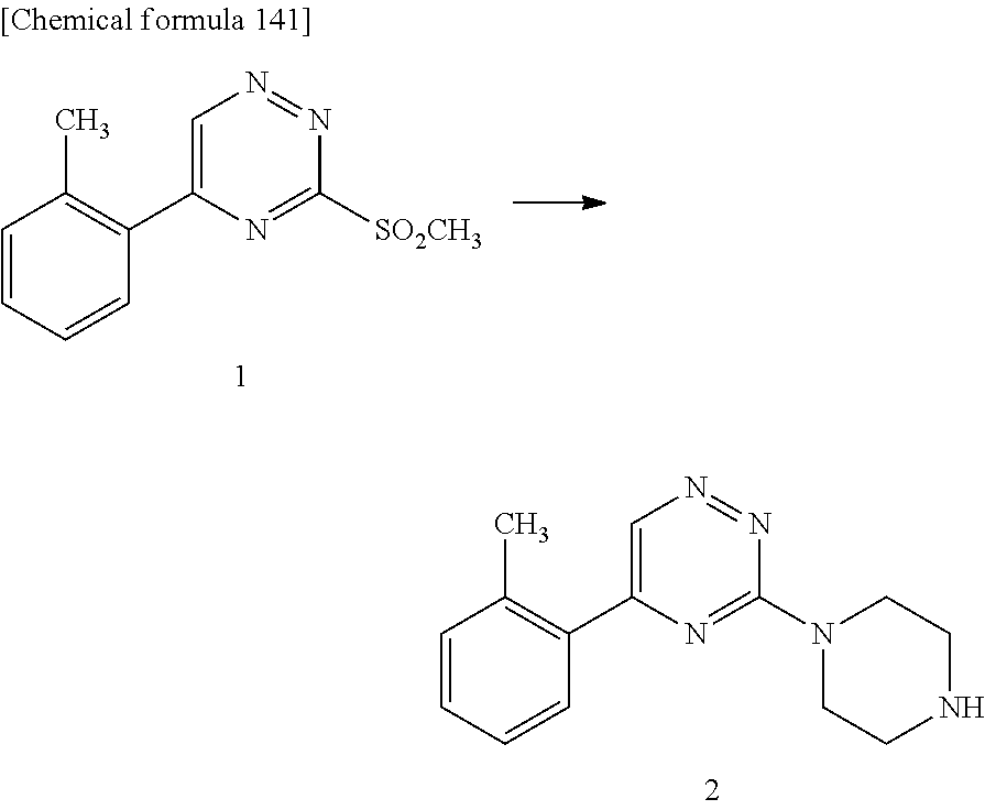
C1=CC=CC(C2=CN=NC([SO2CH3])=N2)=C1C.C1=CC=CC(C2=CN=NC(N3CCNCC3)=N2)=C1C
